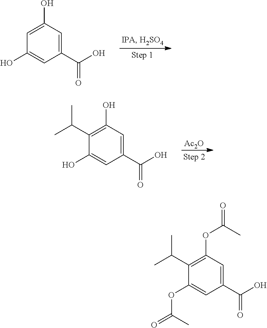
C1(C(O)=O)=CC(O)=CC(O)=C1.[Ac2O].C1(C(O)=O)=CC(O)=C(C(C)C)C(O)=C1.C1(C(O)=O)=CC(OC(=O)C)=C(C(C)C)C(OC(=O)C)=C1
